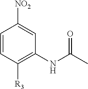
C1=CC([R3])=C(NC(=O)C)C=C1[NO2]
